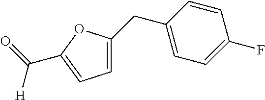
C1=C(CC2=CC=C(F)C=C2)OC(C(=O)[H])=C1
